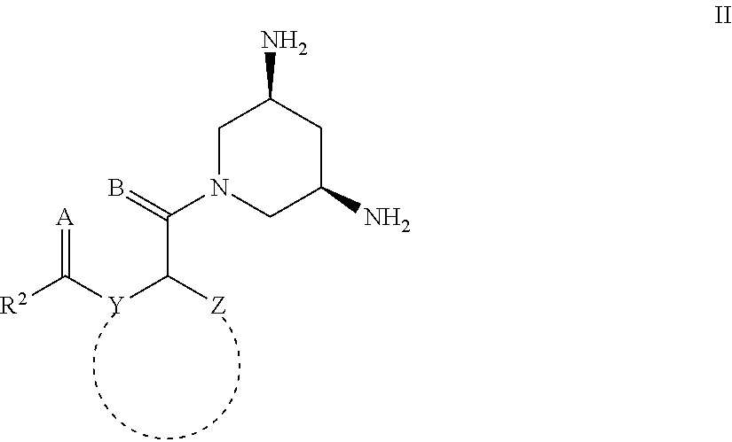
C1N(C(=B)C([Y]C([R2])=[A])[Z])CC(N)CC1N
